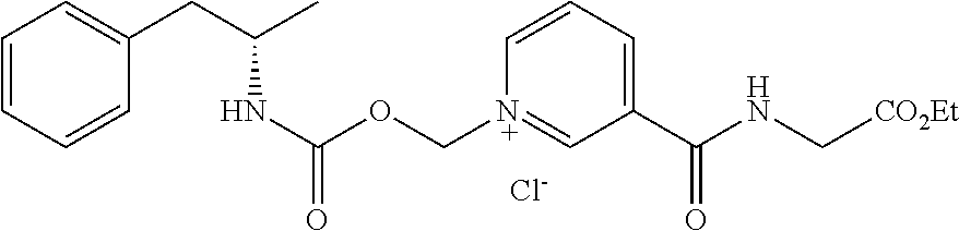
C1=CC=CC(CC(C)NC(OC[N+]2=CC(C(NC[CO2Et])=O)=CC=C2)=O)=C1.[Cl-]
